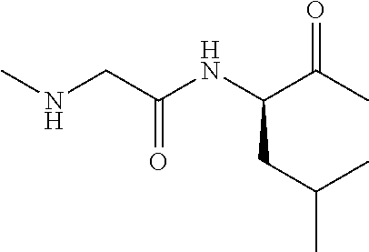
CNCC(NC(C(C)=O)CC(C)C)=O
